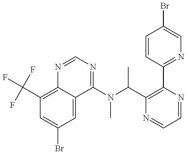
C1(C(F)(F)F)=C2C(=CC(Br)=C1)C(N(C(C1=C(C3=NC=C(Br)C=C3)N=CC=N1)C)C)=NC=N2
